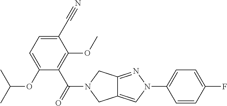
C12=CN(C3=CC=C(F)C=C3)N=C1CN(C(=O)C1=C(OC)C(C#N)=CC=C1OC(C)C)C2
